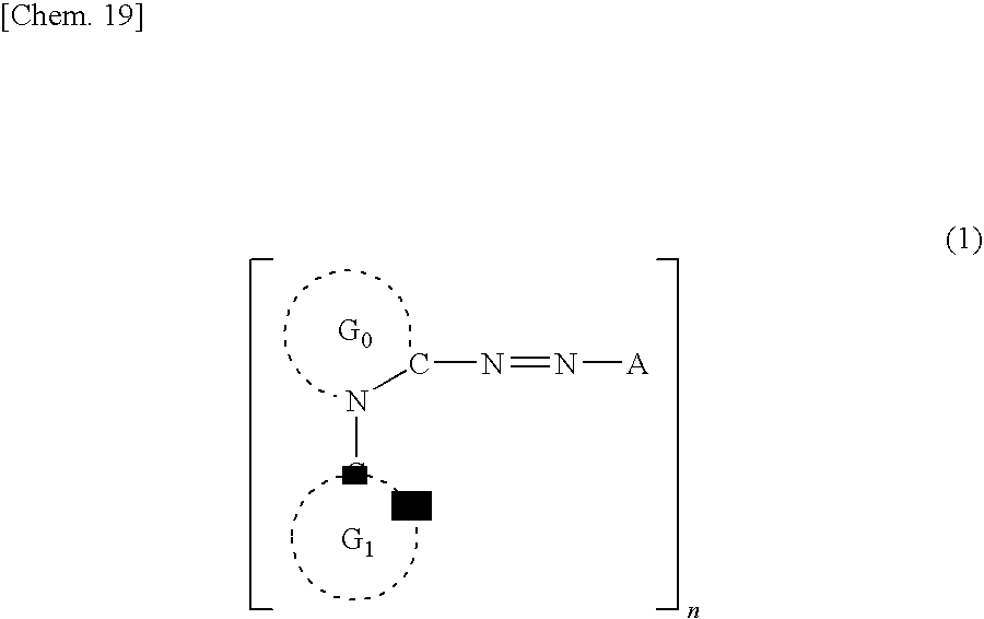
C(N=N[A])NC.[G0].[G1]
